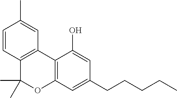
C1(CCCCC)=CC2=C(C(O)=C1)C1=C(C(C)(C)O2)C=CC(C)=C1
